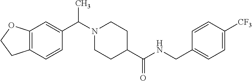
C12=C(C=CC(C(N3CCC(C(NCC4=CC=C([CF3])C=C4)=O)CC3)C)=C1)CCO2
